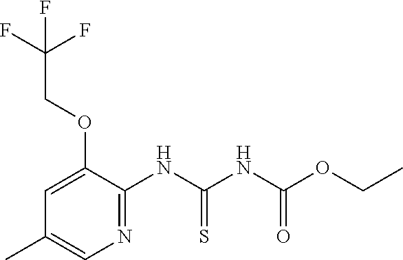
N1=C(NC(NC(OCC)=O)=S)C(OCC(F)(F)F)=CC(C)=C1
